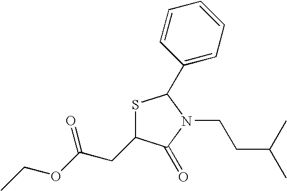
S1C(CC(OCC)=O)C(=O)N(CCC(C)C)C1C1=CC=CC=C1
